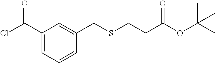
C1(C(Cl)=O)=CC=CC(CSCCC(OC(C)(C)C)=O)=C1
